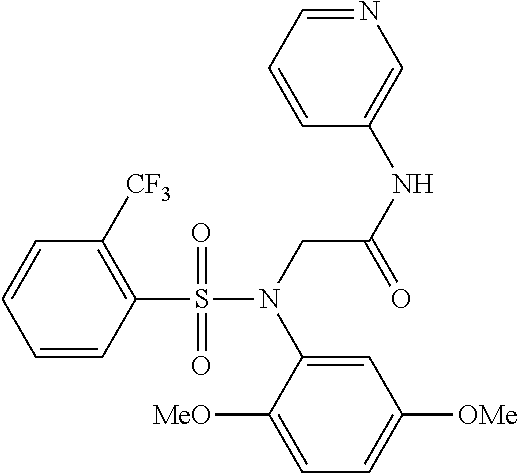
C1=CC(S(N(CC(NC2=CN=CC=C2)=O)C2=CC([OMe])=CC=C2[MeO])(=O)=O)=C([CF3])C=C1
